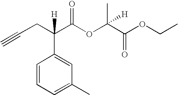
C1=CC=C(C)C=C1C(CC#C)(C(OC(C(OCC)=O)(C)[H])=O)[H]
